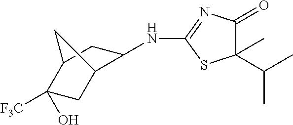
C12CC(C([F3C])(O)C1)CC2NC1=NC(=O)C(C(C)C)(C)S1
